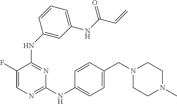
N(C1=NC=C(F)C(NC2=CC(NC(C=C)=O)=CC=C2)=N1)C1=CC=C(CN2CCN(C)CC2)C=C1
